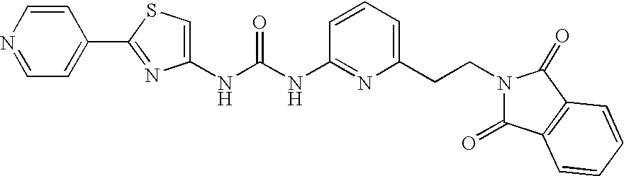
C1(NC(NC2=NC(CCN3C(=O)C4=C(C3=O)C=CC=C4)=CC=C2)=O)=CSC(C2=CC=NC=C2)=N1
